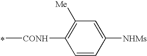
*.C[CONH]C1=C([Me])C=C([NHMs])C=C1
